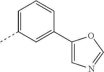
C1=C(C)C=C(C2=CN=CO2)C=C1
